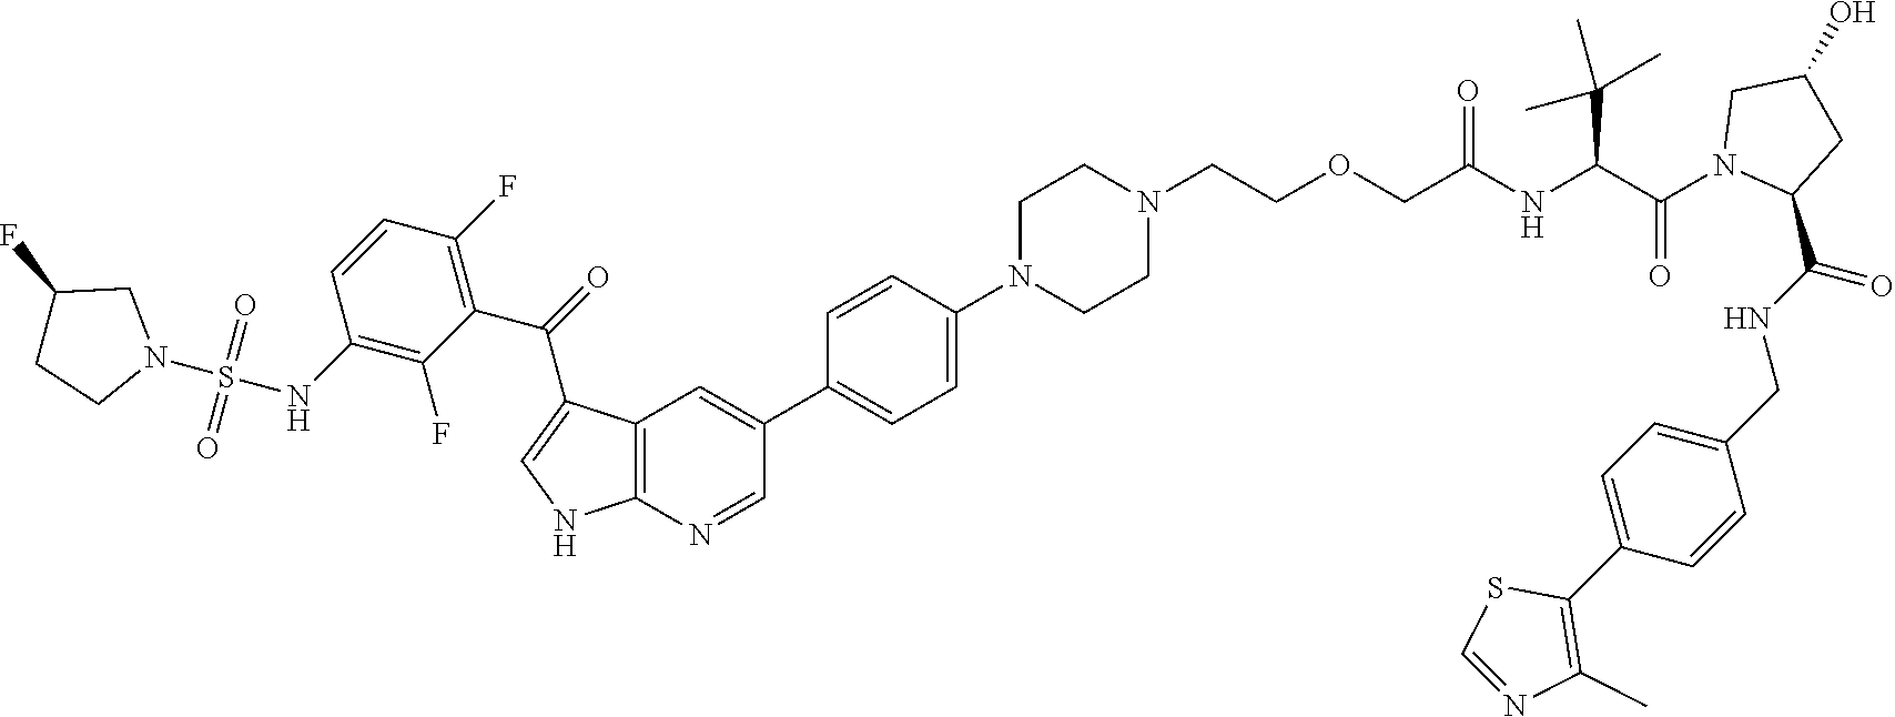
C1(NS(=O)(=O)N2CC(F)CC2)=C(F)C(C(=O)C2=CNC3=C2C=C(C2=CC=C(N4CCN(CCOCC(NC(C(N5C(C(NCC6=CC=C(C7=C(C)N=CS7)C=C6)=O)CC(O)C5)=O)C(C)(C)C)=O)CC4)C=C2)C=N3)=C(F)C=C1
